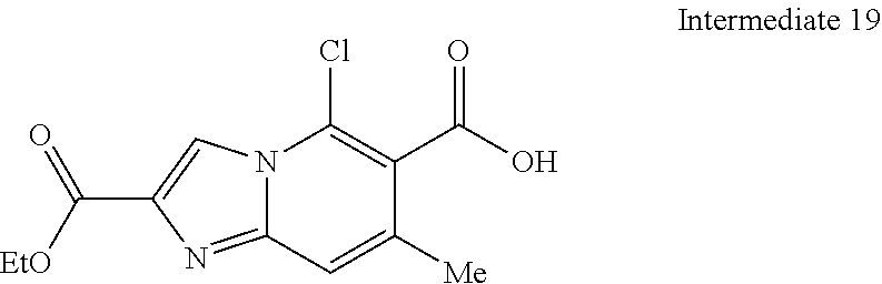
N12C(=NC(C([EtO])=O)=C1)C=C([Me])C(C(O)=O)=C2Cl
